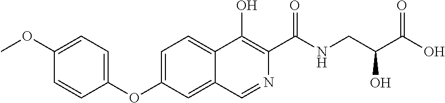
C1=CC(OC2=CC=C3C(=C2)C=NC(C(NCC(C(O)=O)O)=O)=C3O)=CC=C1OC
